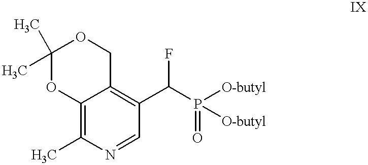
C12=C(C)N=CC(C(P([O-butyl])(=O)[O-butyl])F)=C1COC(C)(C)O2
